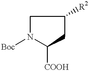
C1N([Boc])C([COOH])CC1[R2]
